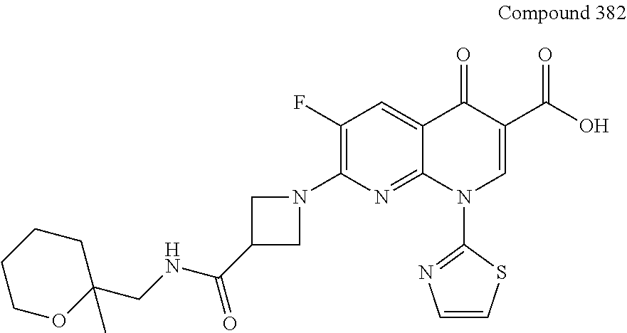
C1(F)=C(N2CC(C(NCC3(C)CCCCO3)=O)C2)N=C2C(=C1)C(=O)C(C(O)=O)=CN2C1=NC=CS1
